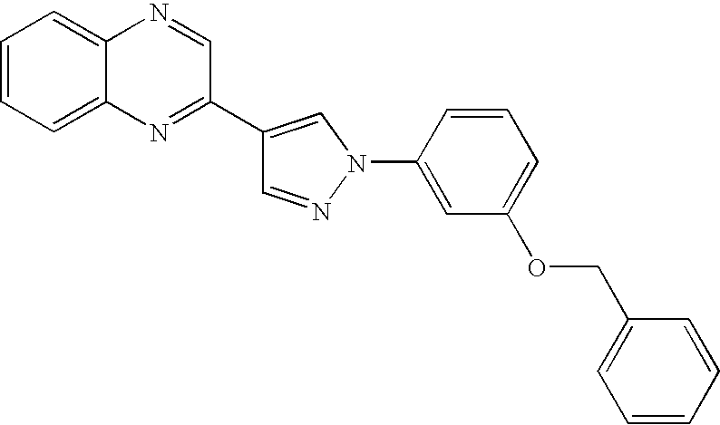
C1=NN(C2=CC(OCC3=CC=CC=C3)=CC=C2)C=C1C1=NC2=CC=CC=C2N=C1
